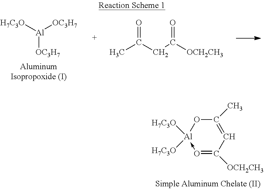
[OC3H7][Al]([H7C3O])[OC3H7].O=C(CC([OCH2CH3])=O)C.O1->[Al]([H7C3O])([H7C3O])OC(C)=CC=1[OCH2CH3]
